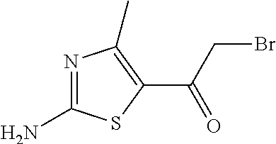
N1=C(N)SC(C(CBr)=O)=C1C
